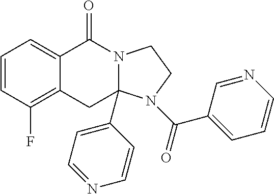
C1=CC(F)=C2C(=C1)C(=O)N1CCN(C(=O)C3=CC=CN=C3)C1(C1=CC=NC=C1)C2
